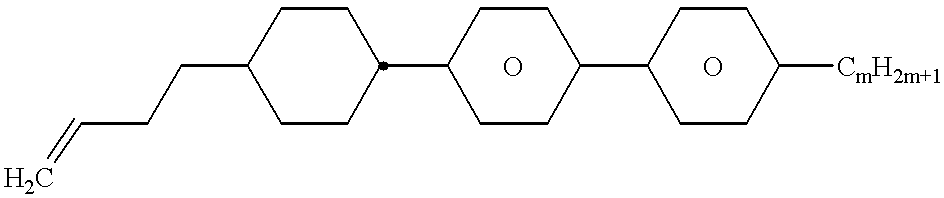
C=CCCC1CCC(C2CCC(C3CCC([CmH2m+1])CC3)CC2)CC1.O.O
